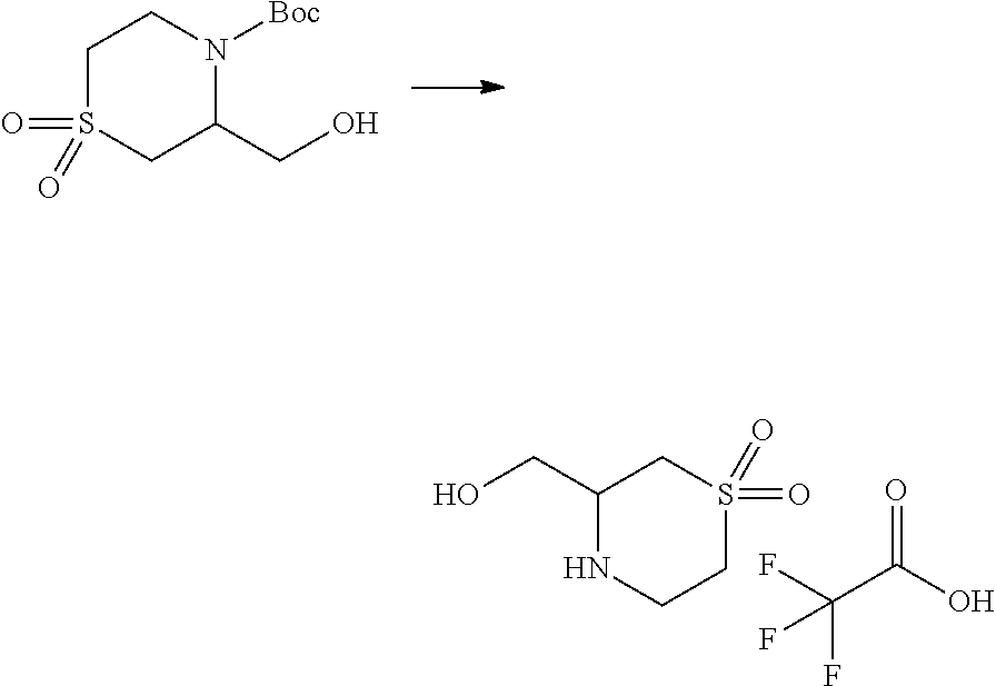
C1S(=O)(=O)CC(CO)N([Boc])C1.C1(CO)NCCS(=O)(=O)C1.O=C(O)C(F)(F)F
